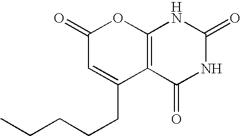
C12=C(C(=O)NC(=O)N1)C(CCCCC)=CC(=O)O2
